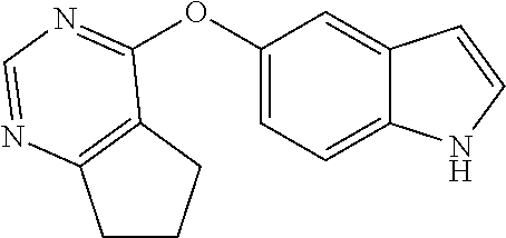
C12=CC=C(OC3=NC=NC4=C3CCC4)C=C1C=CN2
